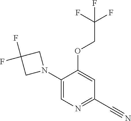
C1(N2CC(F)(F)C2)=CN=C(C#N)C=C1OCC(F)(F)F
